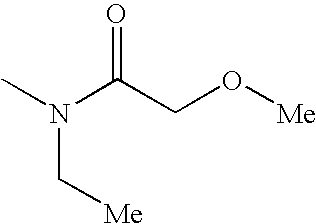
CN(C(CO[Me])=O)C[Me]
